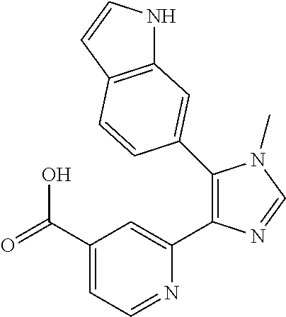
C1(C(=O)O)=CC=NC(C2=C(C3=CC4=C(C=CN4)C=C3)N(C)C=N2)=C1
